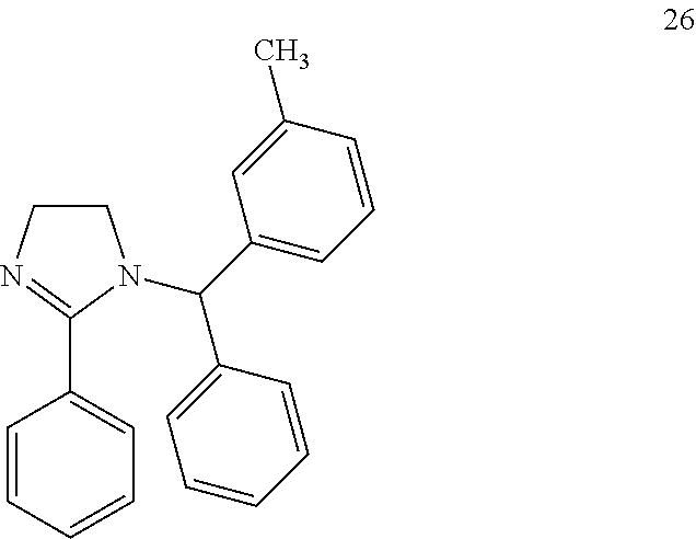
C1CN=C(C2=CC=CC=C2)N1C(C1=CC=CC=C1)C1=CC=CC(C)=C1
